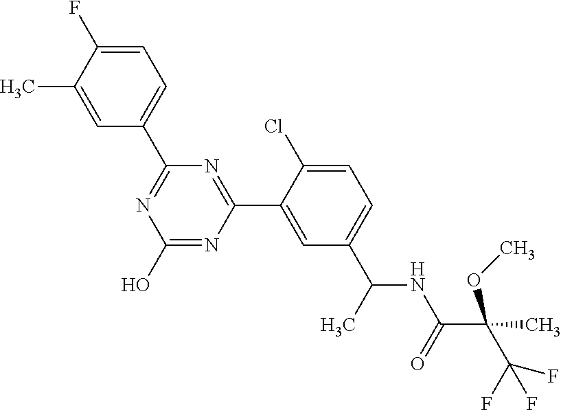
N1=C(C2=CC=C(F)C(C)=C2)N=C(C2=CC(C(NC(C(C(F)(F)F)(C)OC)=O)C)=CC=C2Cl)N=C1O
